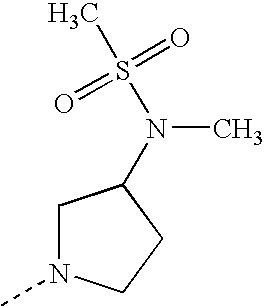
C1N(C)CCC1N(S(C)(=O)=O)C
